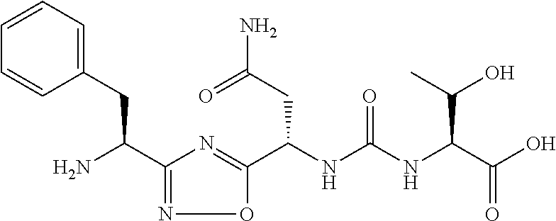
C(NC(NC(C(O)=O)C(O)C)=O)(C1=NC(C(N)CC2=CC=CC=C2)=NO1)CC(N)=O
